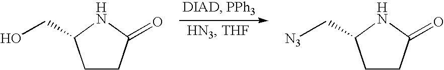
C1CC(=O)NC1CO.C1CC(=O)NC1C[N3]
